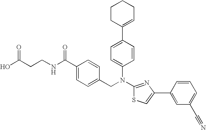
C1(C2=CC=C(N(C3=NC(C4=CC(C#N)=CC=C4)=CS3)CC3=CC=C(C(NCCC(O)=O)=O)C=C3)C=C2)=CCCCC1
